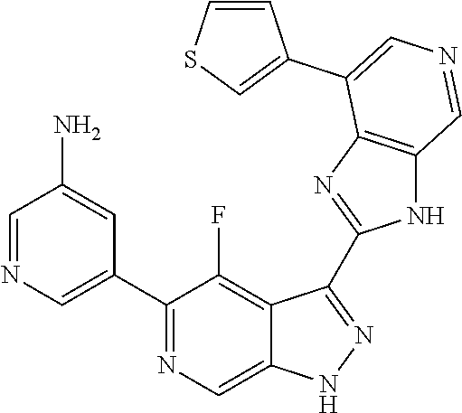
C1(C2=CN=CC(N)=C2)=NC=C2C(=C1F)C(C1=NC3=C(N1)C=NC=C3C1=CSC=C1)=NN2
